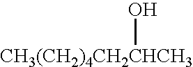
[CH3(CH2)4CH2CHCH3]O
